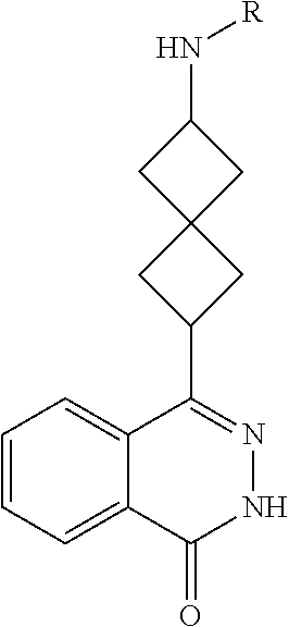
C1=CC=C2C(=C1)C(C1CC3(C1)CC(N[R])C3)=NNC2=O
